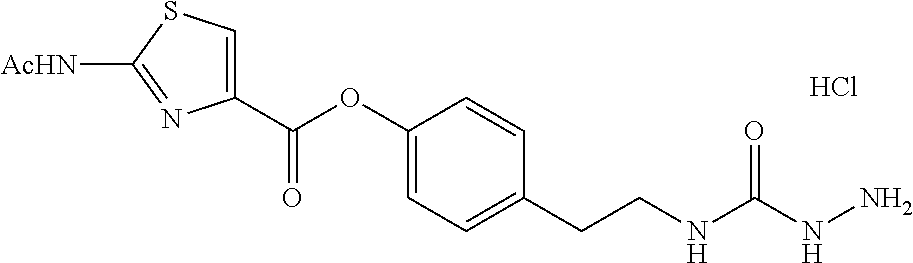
C1(C(OC2=CC=C(CCNC(NN)=O)C=C2)=O)=CSC([AcHN])=N1.Cl
